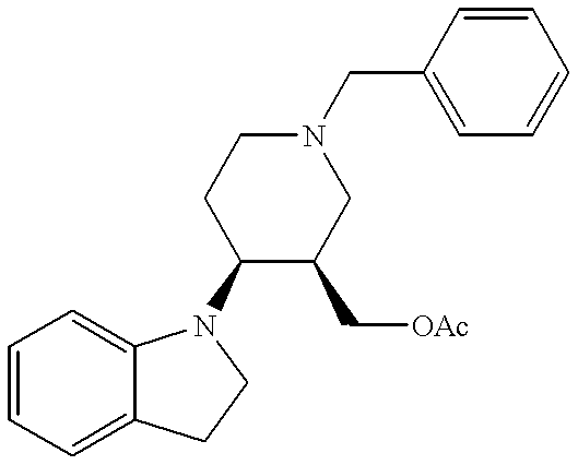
C1=CC=C2C(=C1)N(C1C(C[OAc])CN(CC3=CC=CC=C3)CC1)CC2
